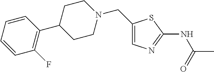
C1(CN2CCC(C3=C(F)C=CC=C3)CC2)=CN=C(NC(C)=O)S1
